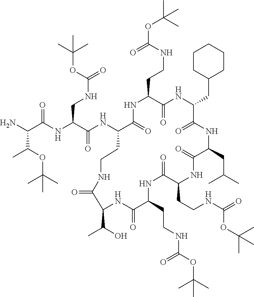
C(NC1CCNC(=O)C(C(O)C)NC(=O)C(CCNC(=O)OC(C)(C)C)NC(=O)C(CCNC(OC(C)(C)C)=O)NC(=O)C(CC(C)C)NC(=O)C(CC2CCCCC2)NC(=O)C(CCNC(=O)OC(C)(C)C)NC1=O)(=O)C(CNC(OC(C)(C)C)=O)NC(=O)C(C(OC(C)(C)C)C)N
